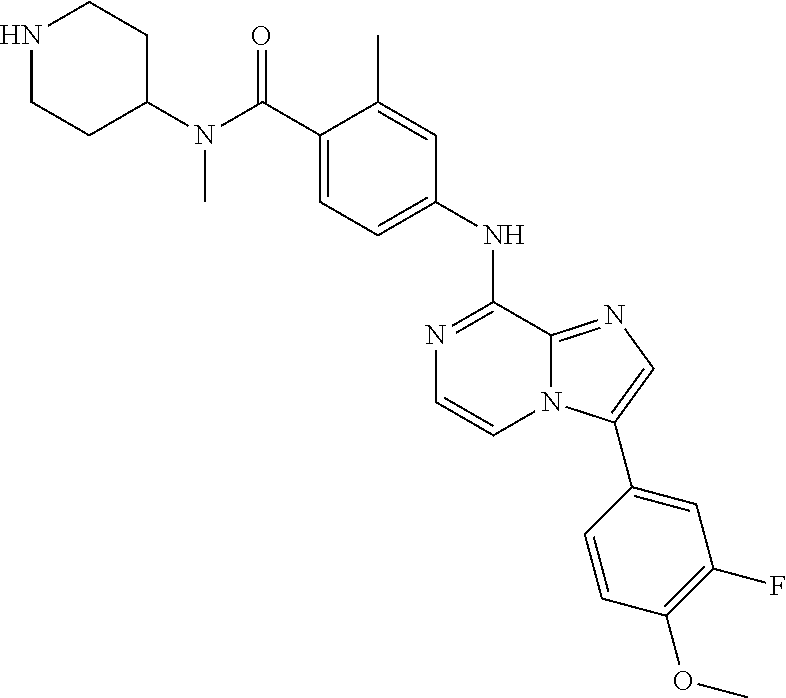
N1=C(NC2=CC=C(C(N(C3CCNCC3)C)=O)C(C)=C2)C2=NC=C(C3=CC(F)=C(OC)C=C3)N2C=C1
